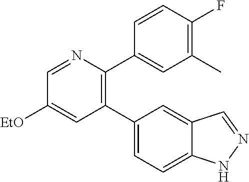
C1(C2=CC=C3C(=C2)C=NN3)=C(C2=CC(C)=C(F)C=C2)N=CC([EtO])=C1
